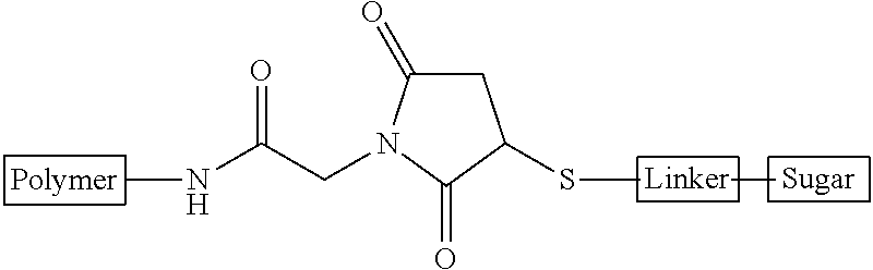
S(C)C1CC(=O)N(CC(NC)=O)C1=O
